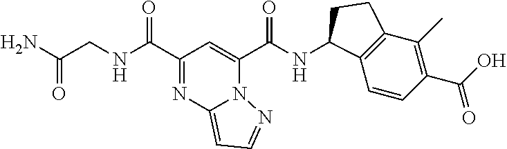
C(C1=NC2=CC=NN2C(C(NC2C3=C(C(C)=C(C(O)=O)C=C3)CC2)=O)=C1)(=O)NCC(N)=O
